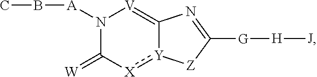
N1([A]BC)C(=[W])[X]:[Y]2C(=[V]1)N=C([G][H][J])[Z]2
